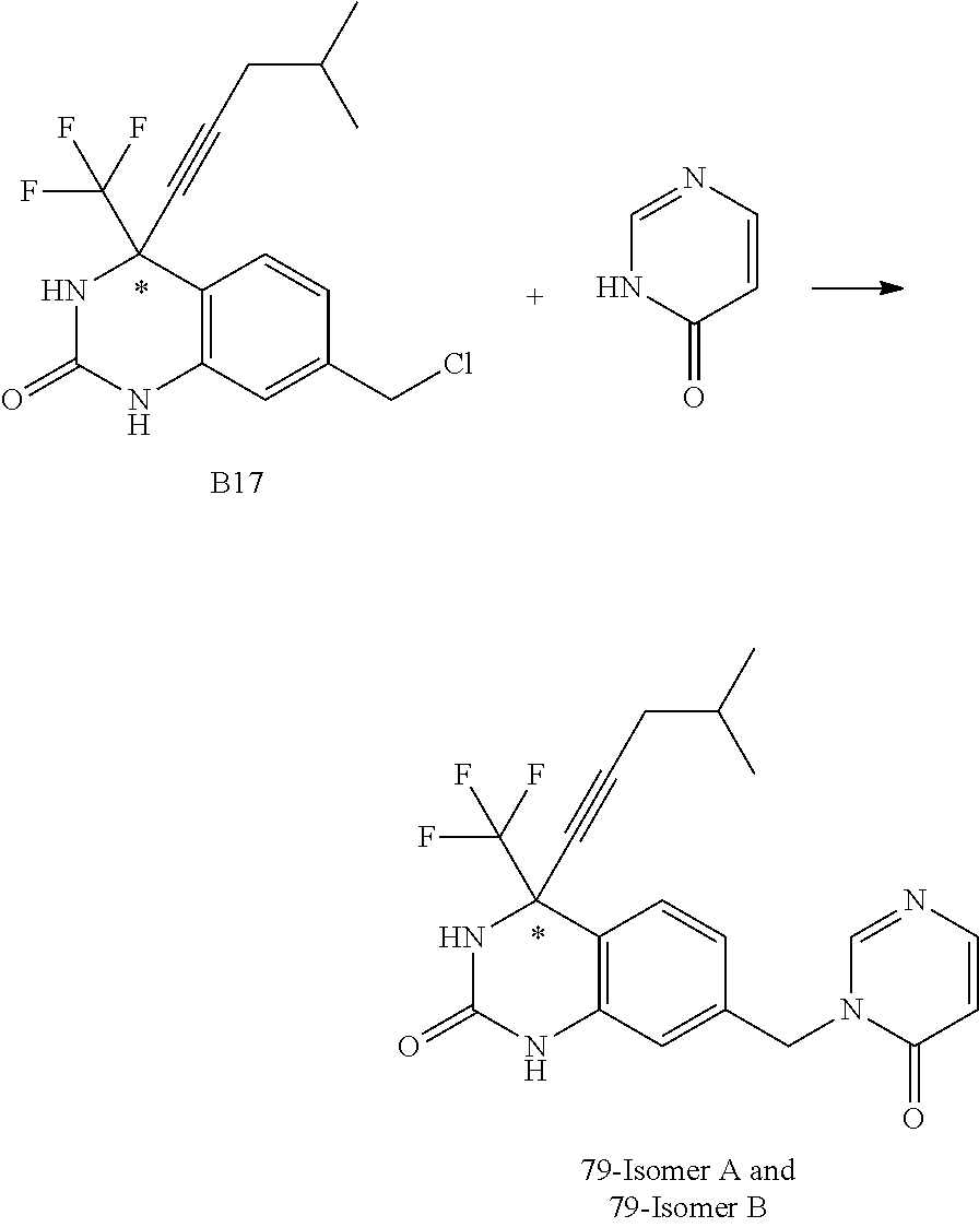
ClCC1=CC2=C(C(C#CCC(C)C)(C(F)(F)F)NC(=O)N2)C=C1.[B17].C1=NC=CC(=O)N1.C1=NC=CC(=O)N1CC1=CC2=C(C(C#CCC(C)C)(C(F)(F)F)NC(=O)N2)C=C1
